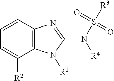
C12=C(C=CC=C1[R2])N=C(N(S([R3])(=O)=O)[R4])N2[R1]
